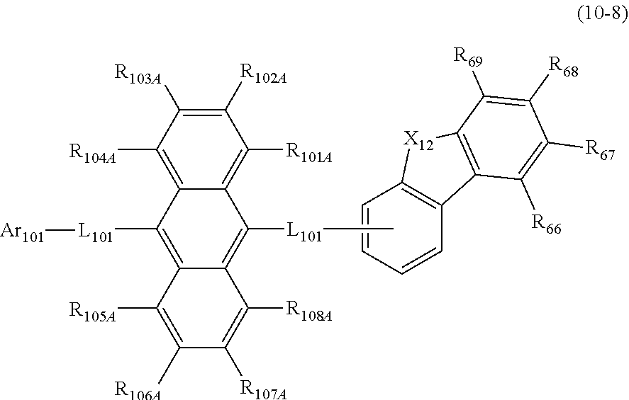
[X12]1C2=C(C=CC=C2)C2=C1C([R69])=C([R68])C([R67])=C2[R66].C1([R102A])=C([R103A])C([R104A])=C2C(=C1[R101A])C([L101]C)=C1C(=C2[L101][Ar101])C([R105A])=C([R106A])C([R107A])=C1[R108A]
